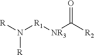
[R]N([R1][NR3]C([R2])=O)[R]
